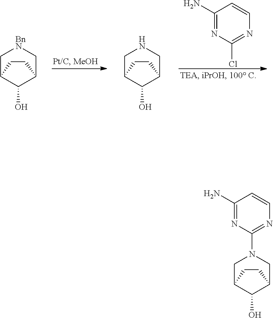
C1C2C(O)C(C[BnN]1)CC2.C1C2C(O)C(CN1)CC2.C1(N)=NC(Cl)=NC=C1.C1C2C(O)C(CN1C1=NC=CC(N)=N1)CC2
